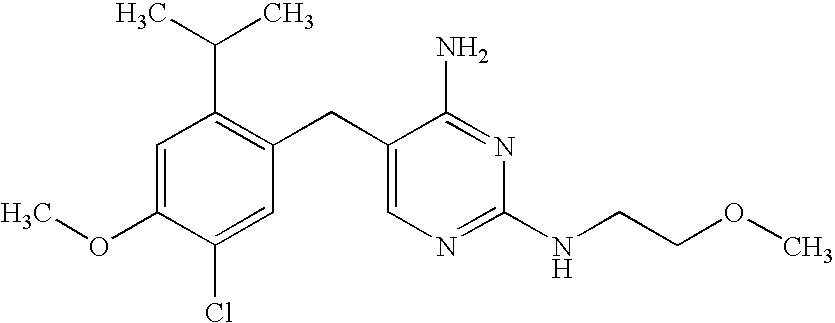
C1=C(OC)C(Cl)=CC(CC2=CN=C(NCCOC)N=C2N)=C1C(C)C
